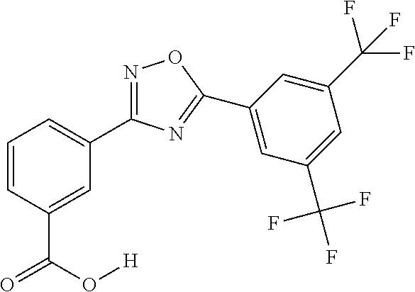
C1=CC(C(O[H])=O)=CC(C2=NOC(C3=CC(C(F)(F)F)=CC(C(F)(F)F)=C3)=N2)=C1
